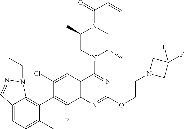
C12=C(C=C(Cl)C(C3=C4C(=CC=C3C)C=NN4CC)=C1F)C(N1C(C)CN(C(=O)C=C)C(C)C1)=NC(OCCN1CC(F)(F)C1)=N2
